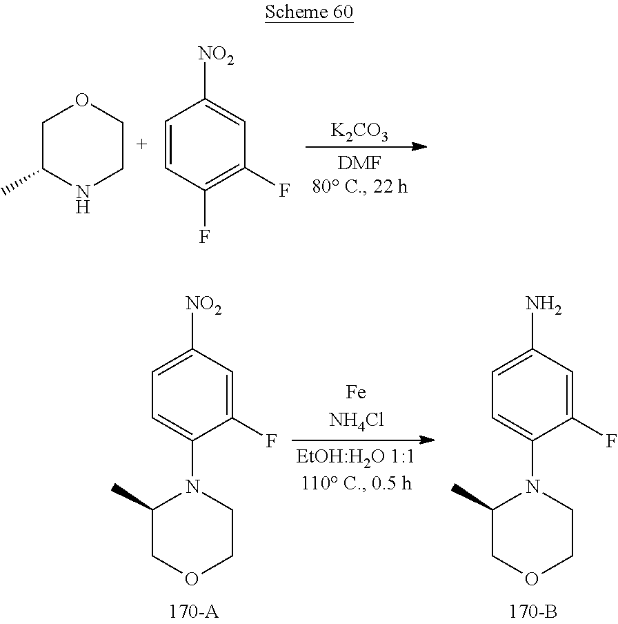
[K2CO3].C1C(C)NCCO1.C1=CC(F)=C(F)C=C1[NO2].C1=C([NO2])C=C(F)C(N2C(C)COCC2)=C1.C1=C(N)C=C(F)C(N2C(C)COCC2)=C1
